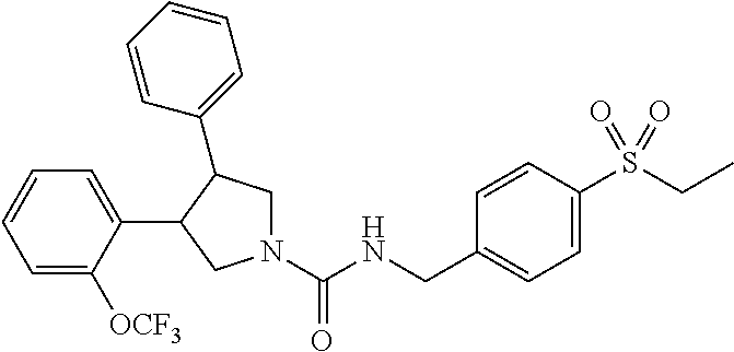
N1(C(NCC2=CC=C(S(CC)(=O)=O)C=C2)=O)CC(C2=CC=CC=C2)C(C2=CC=CC=C2[OCF3])C1
